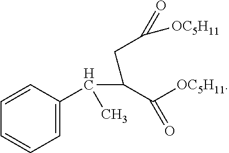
C1=C(C(C(C([OC5H11])=O)CC([OC5H11])=O)C)C=CC=C1
